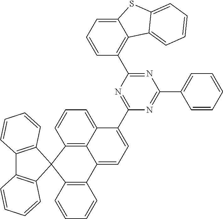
C12=C(C=CC=C1)C1(C3=C2C=CC=C3)C2=C(C3=CC=C(C4=NC(C5=C6C(=CC=C5)SC5=CC=CC=C65)=NC(C5=CC=CC=C5)=N4)C4=CC=CC1=C34)C=CC=C2
